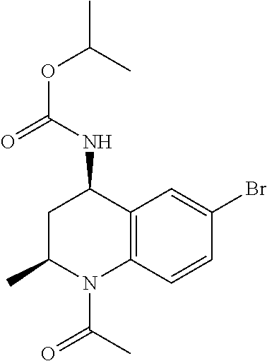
C12=C(C=CC(Br)=C1)N(C(C)=O)C(C)CC2NC(OC(C)C)=O
